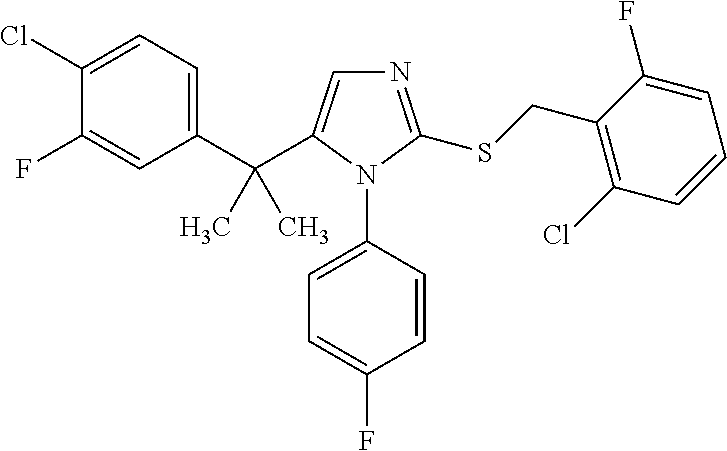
C1(C(C2=CN=C(SCC3=C(Cl)C=CC=C3F)N2C2=CC=C(F)C=C2)(C)C)=CC=C(Cl)C(F)=C1
